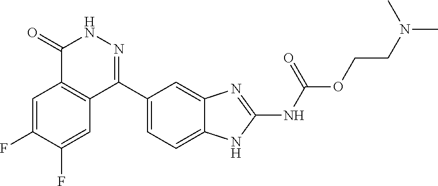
O(C(=O)NC1=NC2=CC(C3=NNC(=O)C4=C3C=C(F)C(F)=C4)=CC=C2N1)CCN(C)C
